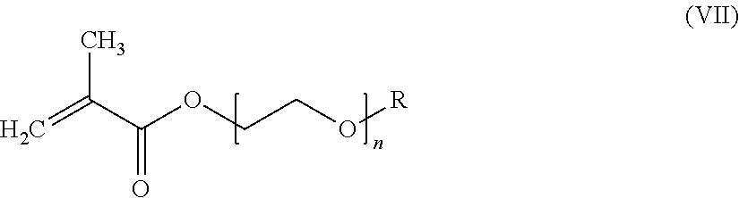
C=C(C(OCCO[R])=O)C
